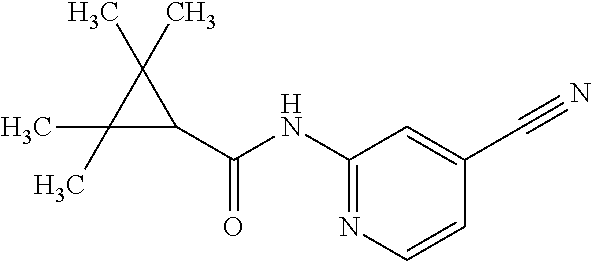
C(=O)(NC1=NC=CC(C#N)=C1)C1C(C)(C)C1(C)C
